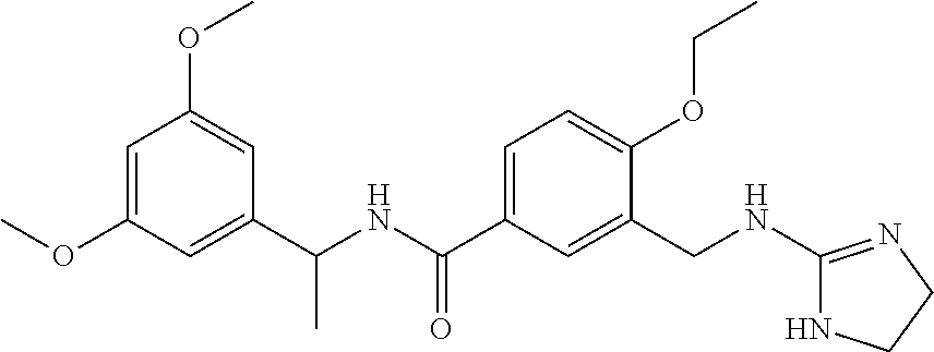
C1(C(NC(C2=CC=C(OCC)C(CNC3=NCCN3)=C2)=O)C)=CC(OC)=CC(OC)=C1
